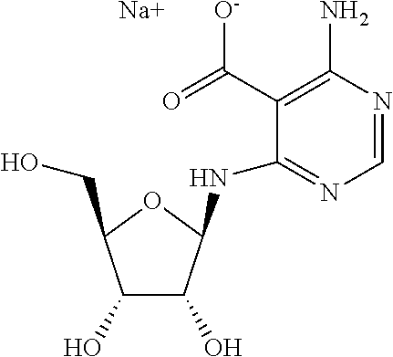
C1=NC(N)=C(C(=O)[O-])C(NC2C(O)C(O)C(CO)O2)=N1.[Na]
